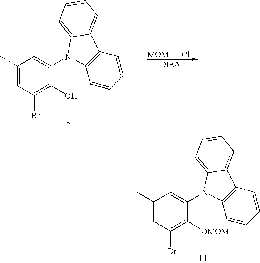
C1(Br)=C(O)C(N2C3=C(C=CC=C3)C3=CC=CC=C32)=CC(C)=C1.[MOM]Cl.C1(Br)=C([OMOM])C(N2C3=C(C=CC=C3)C3=CC=CC=C32)=CC(C)=C1
